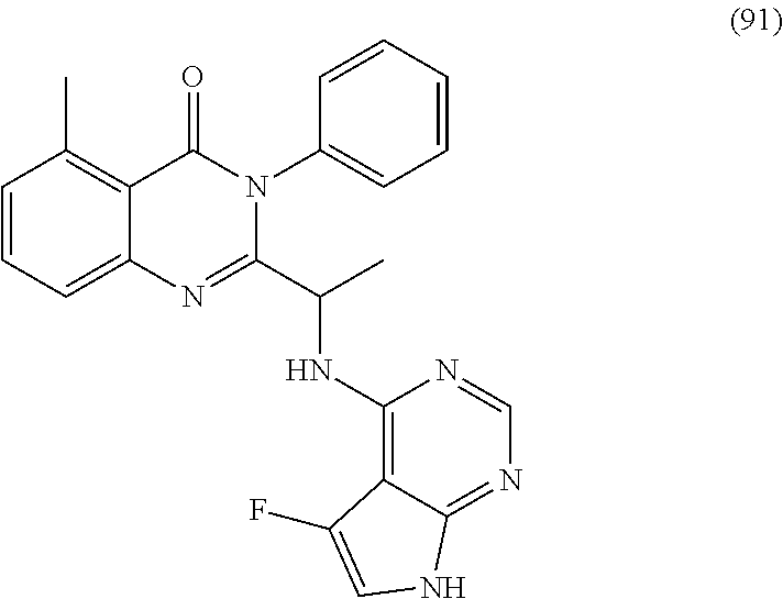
C1=CC=C2C(=C1C)C(=O)N(C1=CC=CC=C1)C(C(C)NC1=C3C(=NC=N1)NC=C3F)=N2
